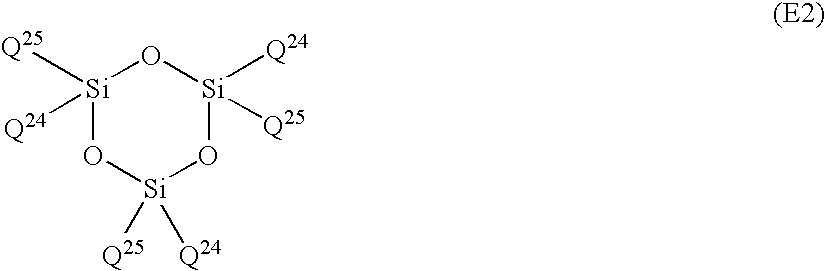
[Si]1([Q25])([Q24])O[Si]([Q25])([Q24])O[Si]([Q24])([Q25])O1
